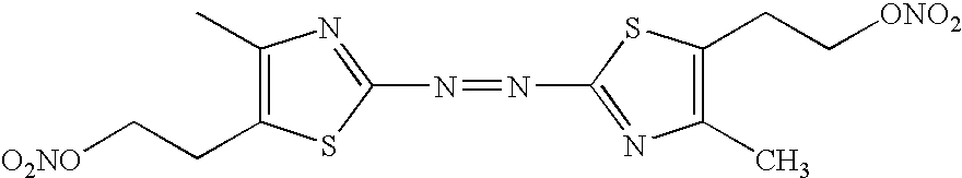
C1(C)=C(CC[ONO2])SC(N=NC2=NC(C)=C(CC[O2NO])S2)=N1
